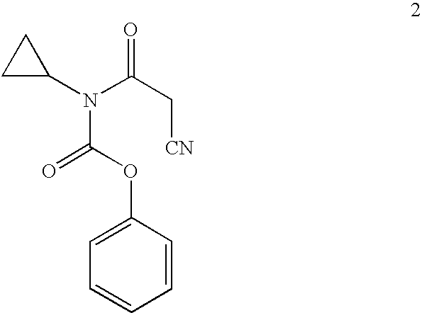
N(C(OC1=CC=CC=C1)=O)(C(C[CN])=O)C1CC1
